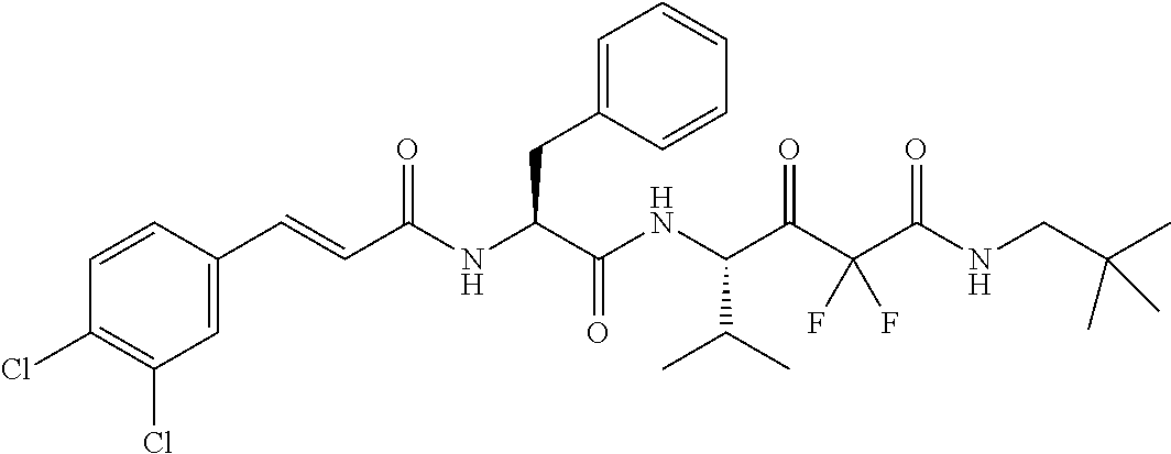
C1=CC(Cl)=C(Cl)C=C1C=CC(NC(C(NC(C(C(C(NCC(C)(C)C)=O)(F)F)=O)C(C)C)=O)CC1=CC=CC=C1)=O
